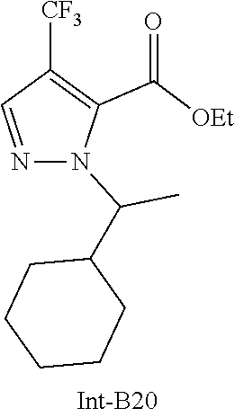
C1(C(N2N=CC([CF3])=C2C(=O)[OEt])C)CCCCC1
